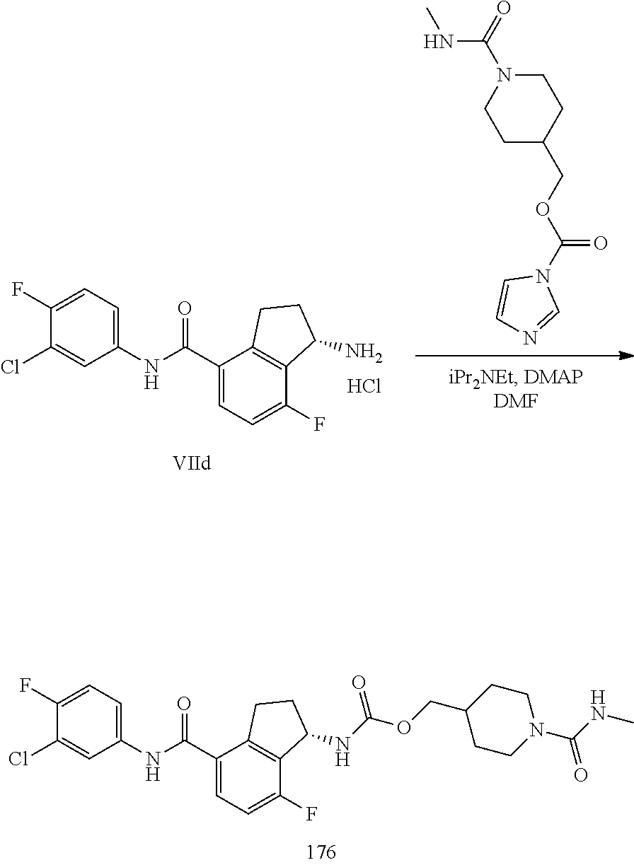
C1(Cl)=CC(NC(C2=CC=C(F)C3=C2CCC3NC(OCC2CCN(C(NC)=O)CC2)=O)=O)=CC=C1F.C1C(COC(N2C=CN=C2)=O)CCN(C(=O)NC)C1.C1(Cl)=CC(NC(C2=CC=C(F)C3=C2CCC3N)=O)=CC=C1F.Cl
